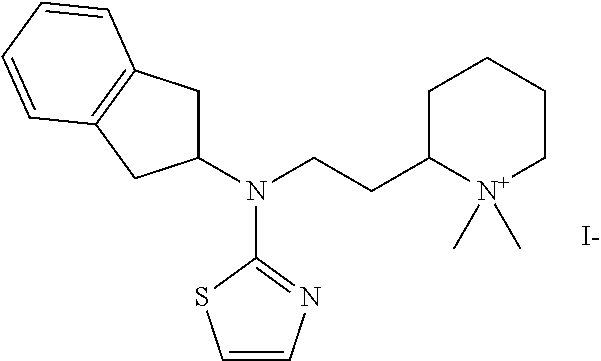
[I-].C1(N(CCC2[N+](C)(C)CCCC2)C2=NC=CS2)CC2=C(C1)C=CC=C2
